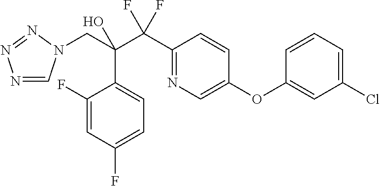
N1=CN(CC(C(C2=NC=C(OC3=CC(Cl)=CC=C3)C=C2)(F)F)(O)C2=CC=C(F)C=C2F)N=N1
